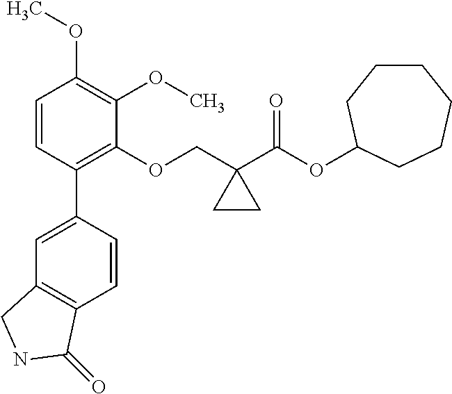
C1=CC(C2=CC3=C(C=C2)C(=O)NC3)=C(OCC2(C(OC3CCCCCC3)=O)CC2)C(OC)=C1OC
